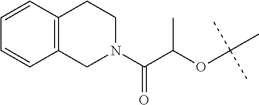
C12=C(C=CC=C1)CCN(C(C(OC(C)(C)C)C)=O)C2
